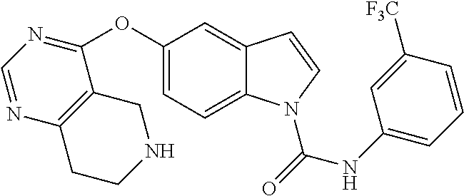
C1(OC2=NC=NC3=C2CNCC3)=CC=C2C(=C1)C=CN2C(=O)NC1=CC=CC([F3C])=C1
